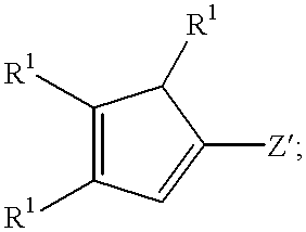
C1([R1])=C([R1])C=C([Z])C1[R1]
